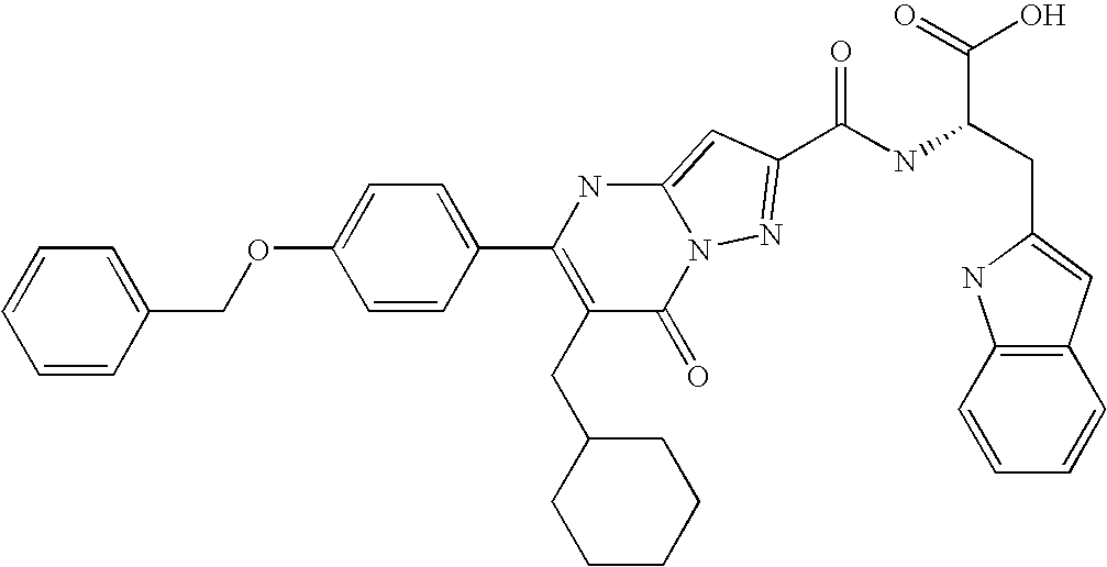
C1=CC(COC2=CC=C(C3=C(CC4CCCCC4)C(=O)N4C(=CC(C(NC(CC5=CC6=C(C=CC=C6)N5)C(=O)O)=O)=N4)N3)C=C2)=CC=C1
